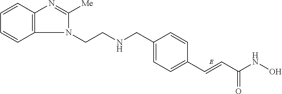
C1=CC2=C(C=C1)N(CCNCC1=CC=C(C=CC(NO)=O)C=C1)C([Me])=N2
